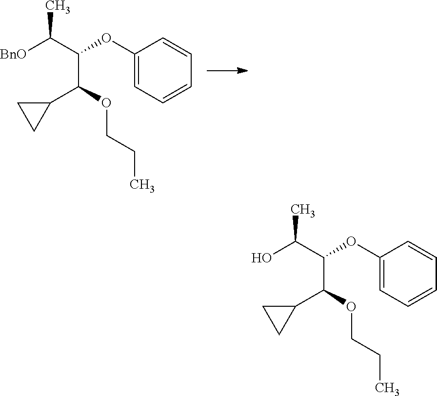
[BnO]C(C(OC1=CC=CC=C1)C(OCCC)C1CC1)C.OC(C(OC1=CC=CC=C1)C(OCCC)C1CC1)C
